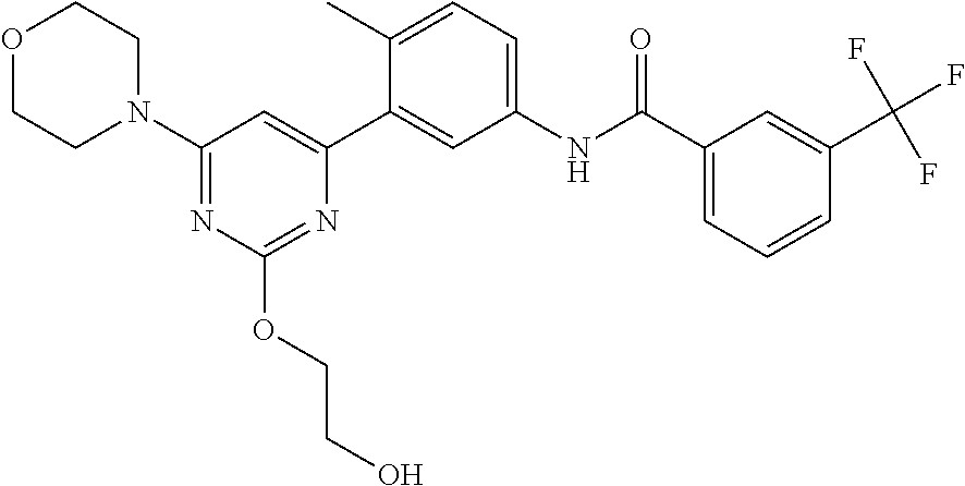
C1(C2=CC(NC(C3=CC=CC(C(F)(F)F)=C3)=O)=CC=C2C)=CC(N2CCOCC2)=NC(OCCO)=N1
